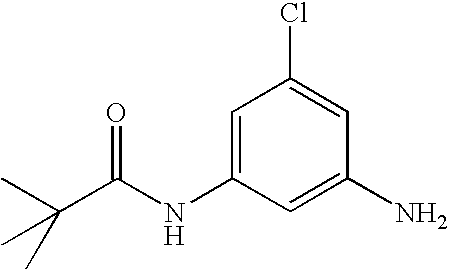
CC(C(NC1=CC(Cl)=CC(N)=C1)=O)(C)C
